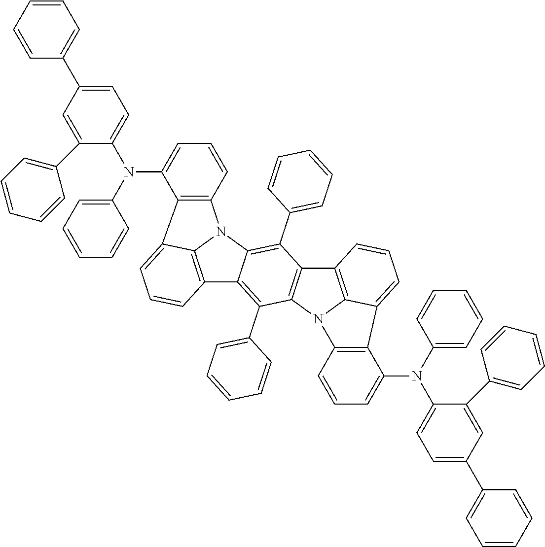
C1(C2=CC=CC=C2)=CC=C(N(C2=CC=CC3=C2C2=CC=CC4=C2N3C2=C(C3=CC=CC=C3)C3=C(C(C5=CC=CC=C5)=C42)N2C4=C3C=CC=C4C3=C2C=CC=C3N(C2=CC=C(C3=CC=CC=C3)C=C2C2=CC=CC=C2)C2=CC=CC=C2)C2=CC=CC=C2)C(C2=CC=CC=C2)=C1
